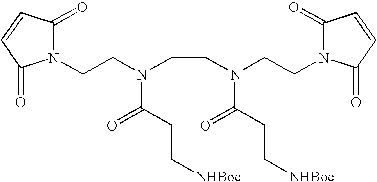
N1(CCN(CCN(CCN2C(=O)C=CC2=O)C(CC[NHBoc])=O)C(CC[NHBoc])=O)C(=O)C=CC1=O
